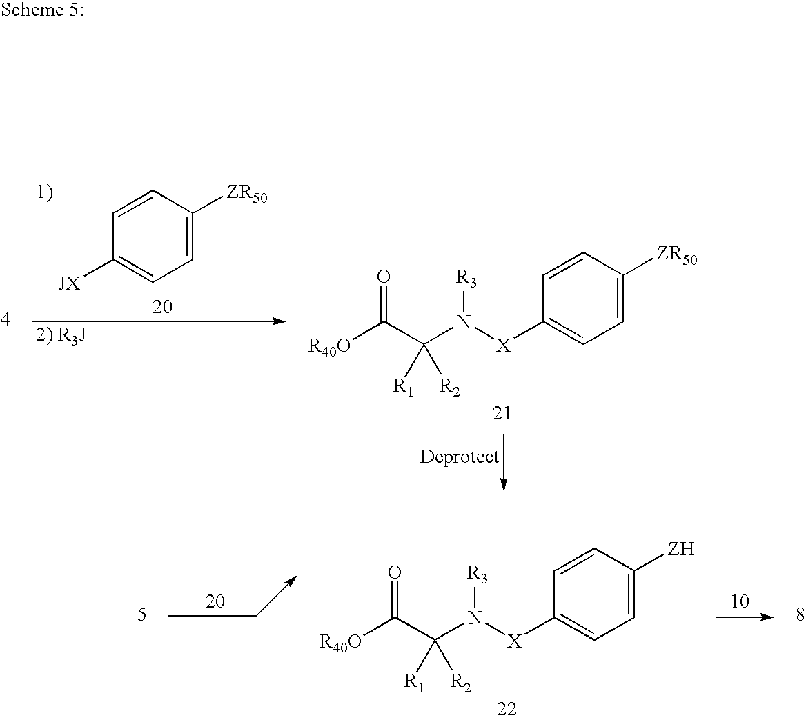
[JX]C1=CC=C([ZR50])C=C1.[R40O]C(C(N([X]C1=CC=C([ZR50])C=C1)[R3])([R1])[R2])=O.[R40O]C(C(N([X]C1=CC=C([ZH])C=C1)[R3])([R1])[R2])=O
